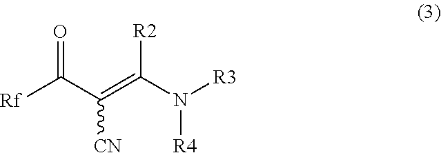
C(=C(N([R3])[R4])[R2])([CN])C([Rf])=O
